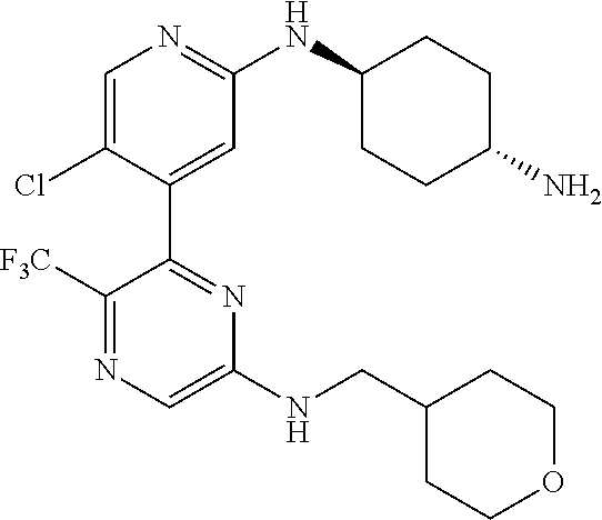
C1=C(Cl)C(C2=NC(NCC3CCOCC3)=CN=C2[F3C])=CC(NC2CCC(N)CC2)=N1
